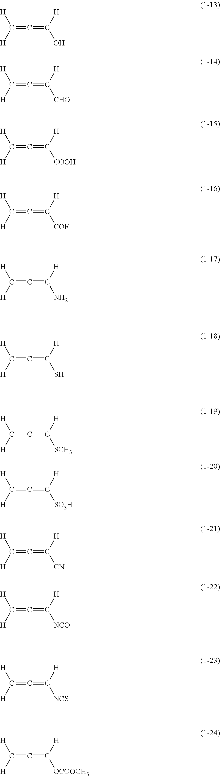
C(=C=C(O)[H])([H])[H].C(=C=C([SCH3])[H])([H])[H].C(=C=C([CN])[H])([H])[H].C(=C=C([CHO])[H])([H])[H].C(=C=C([COOH])[H])([H])[H].C(=C=C([COF])[H])([H])[H].C(=C=C(N)[H])([H])[H].C(=C=C(S)[H])([H])[H].C(=C=C([SO3H])[H])([H])[H].C(=C=C([NCO])[H])([H])[H].C(=C=C([NCS])[H])([H])[H].C(=C=C([OCOOCH3])[H])([H])[H]
